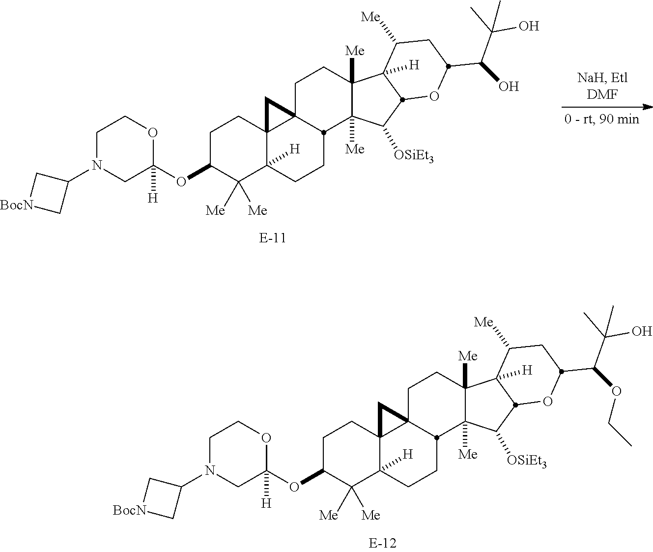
C1C(OC2([H])CN(C3C[BocN]C3)CCO2)C([Me])([Me])C2([H])C3(C1)C1(CCC4([Me])C([Me])(C([OSiEt3])C5C4([H])C([Me])CC(C(OCC)C(C)(O)C)O5)C1CC2)C3.C1C(OC2([H])CN(C3C[BocN]C3)CCO2)C([Me])([Me])C2([H])C3(C1)C1(CCC4([Me])C([Me])(C([OSiEt3])C5C4([H])C([Me])CC(C(O)C(C)(O)C)O5)C1CC2)C3
